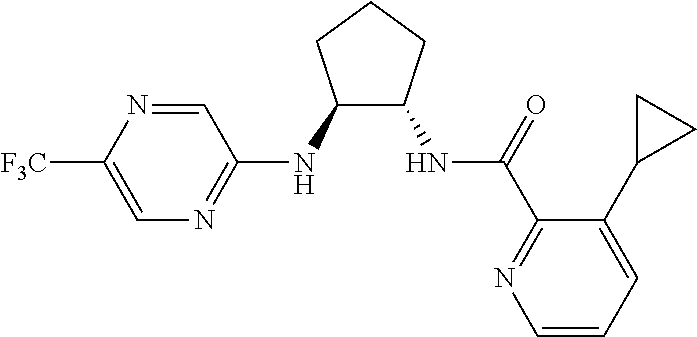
C1(NC2=NC=C([F3C])N=C2)C(NC(=O)C2=NC=CC=C2C2CC2)CCC1
